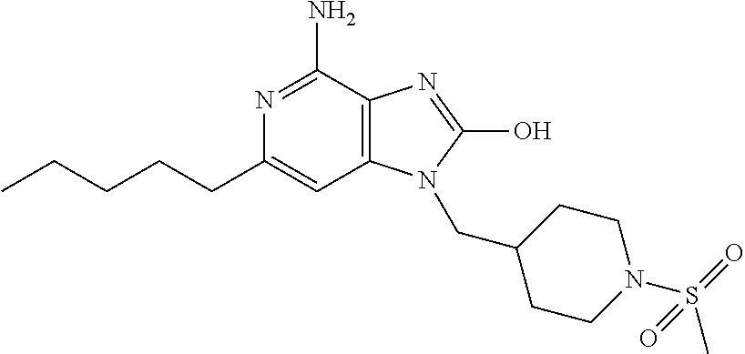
C1(CCCCC)=CC2=C(C(N)=N1)N=C(O)N2CC1CCN(S(=O)(C)=O)CC1
